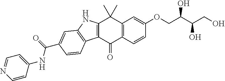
C12=C(C=CC(OCC(C(CO)O)O)=C1)C(=O)C1=C(C2(C)C)NC2=C1C=CC(C(=O)NC1=CC=NC=C1)=C2
